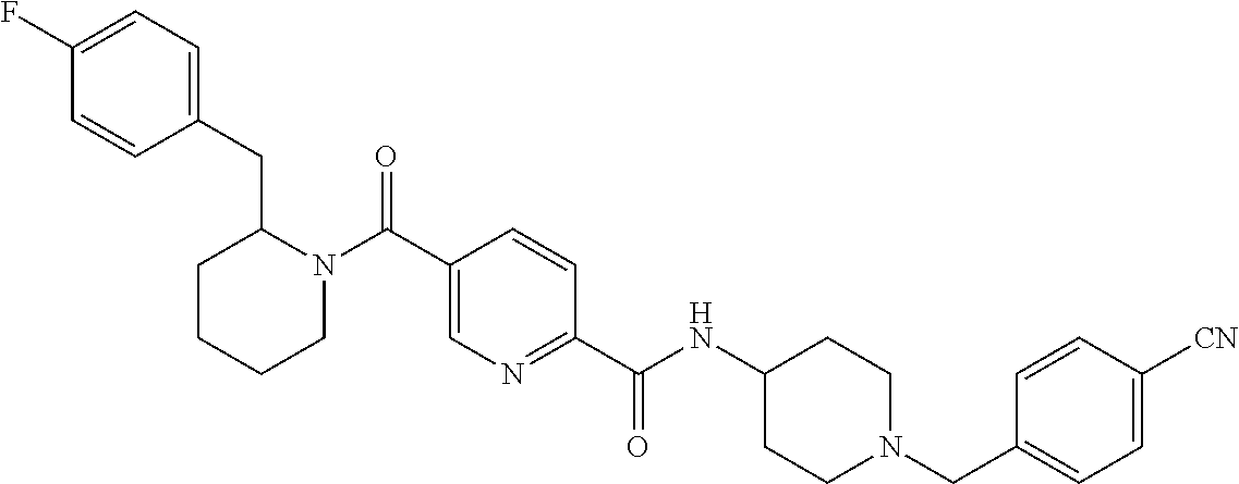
C1C(CC2=CC=C(F)C=C2)N(C(C2=CN=C(C(=O)NC3CCN(CC4=CC=C([CN])C=C4)CC3)C=C2)=O)CCC1
